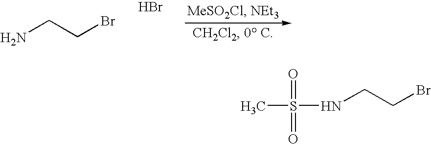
NCCBr.Br.CS(NCCBr)(=O)=O
